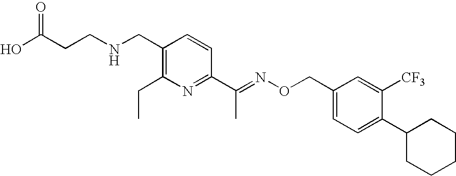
O=C(CCNCC1=C(CC)N=C(C(=NOCC2=CC=C(C3CCCCC3)C([CF3])=C2)C)C=C1)O
